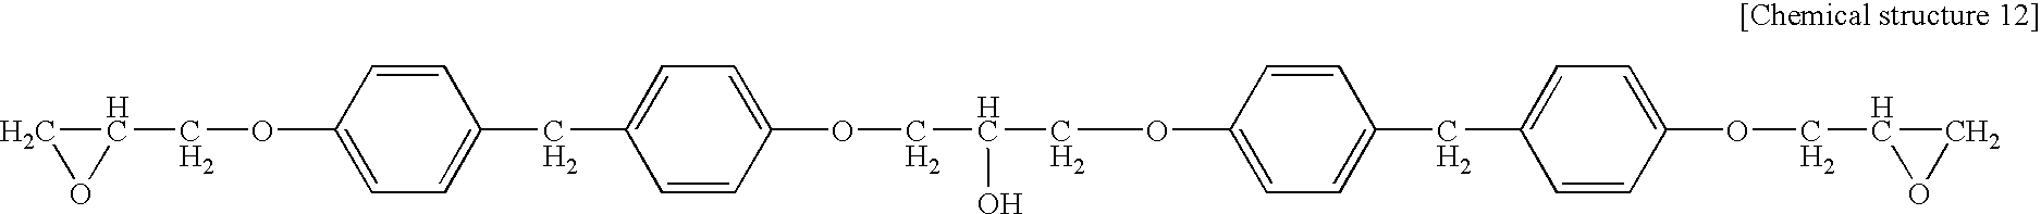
C1(COC2=CC=C(CC3=CC=C(OCC(O)COC4=CC=C(CC5=CC=C(OCC6OC6)C=C5)C=C4)C=C3)C=C2)CO1
